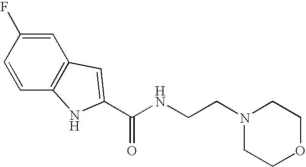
C(NCCN1CCOCC1)(=O)C1=CC2=C(C=CC(F)=C2)N1
